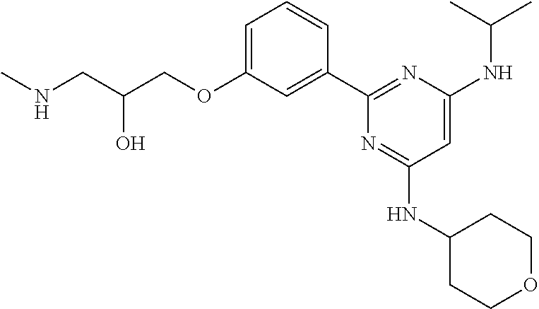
C1=C(OCC(CNC)O)C=C(C2=NC(NC(C)C)=CC(NC3CCOCC3)=N2)C=C1
